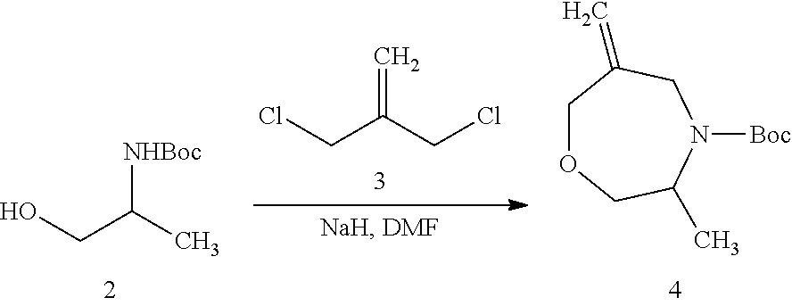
C=C(CCl)CCl.[NHBoc]C(C)CO.C1OCC(C)N([Boc])CC1=C
